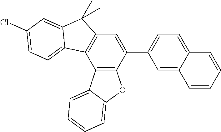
C12=C(C(C3=CC=C4C(=C3)C=CC=C4)=CC3=C1C1=CC=C(Cl)C=C1C3(C)C)OC1=CC=CC=C21
